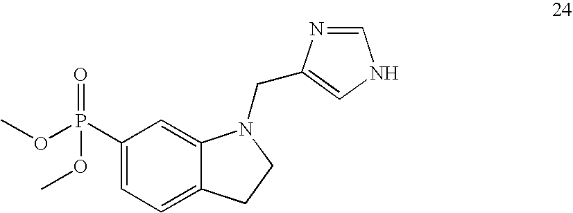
C1(P(OC)(=O)OC)=CC=C2C(=C1)N(CC1=CNC=N1)CC2
